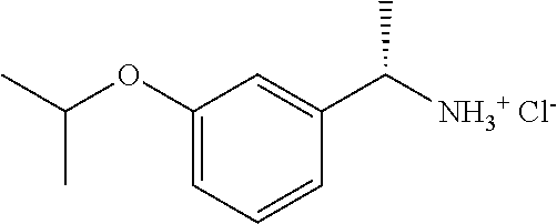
C1(OC(C)C)=CC=CC(C([NH3+ Cl-])C)=C1
